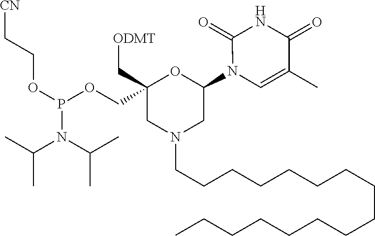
C1(N2C=C(C)C(=O)NC2=O)OC(COP(OCC[CN])N(C(C)C)C(C)C)(C[ODMT])CN(CCCCCCCCCCCCCCCC)C1
